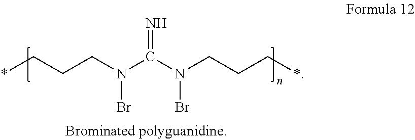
*CCCN(C(N(CCC*)Br)=N)Br
